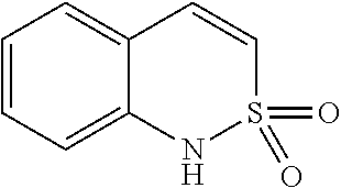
C1=CC=C2C(=C1)C=CS(=O)(=O)N2
